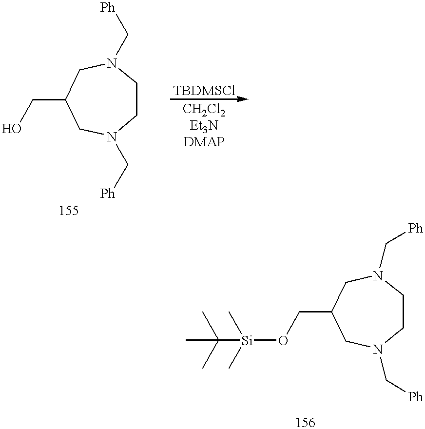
C1CN(C[Ph])CC(CO)CN1C[Ph].C1CN(C[Ph])CC(CO[Si](C(C)(C)C)(C)C)CN1C[Ph]
